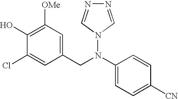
C1(O)=C([OMe])C=C(CN(C2=CC=C([CN])C=C2)N2C=NN=C2)C=C1Cl
